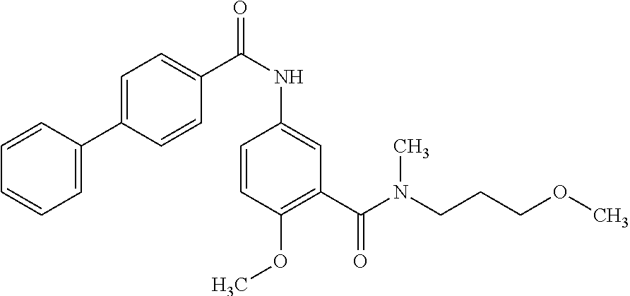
C1=CC(C2=CC=C(C(=O)NC3=CC(C(=O)N(CCCOC)C)=C(OC)C=C3)C=C2)=CC=C1
